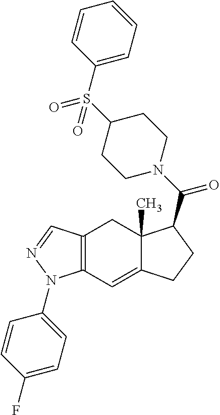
C12=C(C=C3C(C)(C1)C(C(N1CCC(S(=O)(C4=CC=CC=C4)=O)CC1)=O)CC3)N(C1=CC=C(F)C=C1)N=C2
